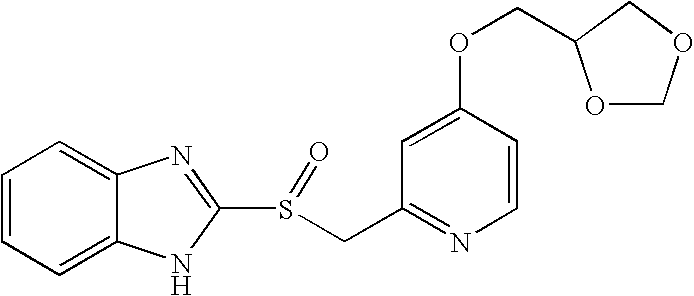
C1=CC=C2C(=C1)N=C(S(=O)CC1=NC=CC(OCC3OCOC3)=C1)N2
